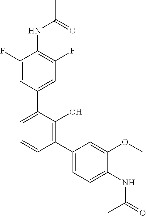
C1(F)=CC(C2=CC=CC(C3=CC=C(NC(=O)C)C(OC)=C3)=C2O)=CC(F)=C1NC(C)=O
